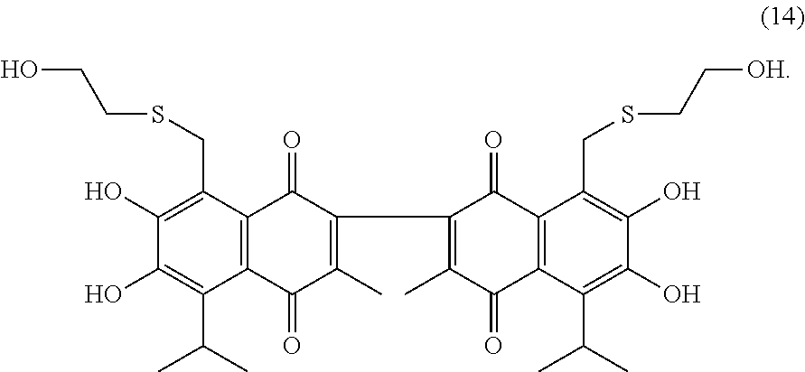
C1(O)=C(C(C)C)C2=C(C(CSCCO)=C1O)C(=O)C(C1=C(C)C(=O)C3=C(C1=O)C(CSCC[OH])=C(O)C(O)=C3C(C)C)=C(C)C2=O
